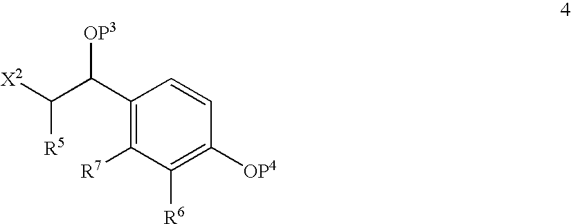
[X2]C(C(C1=C([R7])C([R6])=C([OP4])C=C1)[OP3])[R5]
